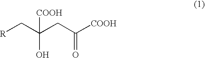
[R]CC(CC([COOH])=O)([COOH])O
